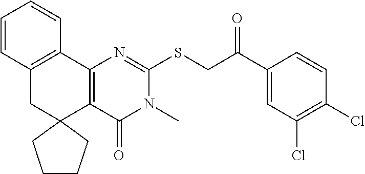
C12=C(C3=C(CC14CCCC4)C=CC=C3)N=C(SCC(C1=CC(Cl)=C(Cl)C=C1)=O)N(C)C2=O
